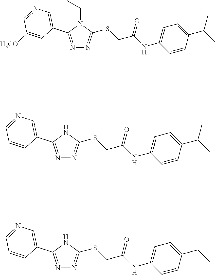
N1=C(C2=CN=CC([H3CO])=C2)N(CC)C(SCC(NC2=CC=C(C(C)C)C=C2)=O)=N1.N1=C(C2=CN=CC=C2)NC(SCC(NC2=CC=C(C(C)C)C=C2)=O)=N1.N1=C(C2=CN=CC=C2)NC(SCC(NC2=CC=C(CC)C=C2)=O)=N1
